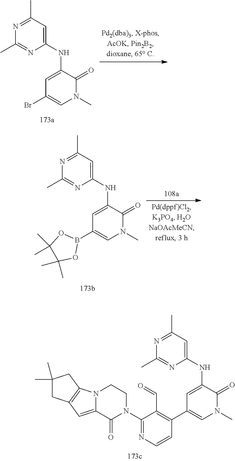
N1=C(C)C=C(NC2=CC(C3=C(C=O)C(N4CCN5C(=CC6=C5CC(C)(C)C6)C4=O)=NC=C3)=CN(C)C2=O)N=C1C.N1=C(C)C=C(NC2=CC(Br)=CN(C)C2=O)N=C1C.N1=C(C)C=C(NC2=CC(B3OC(C)(C)C(C)(C)O3)=CN(C)C2=O)N=C1C
